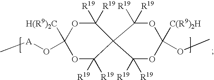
O1C([R19])([R19])C2(C([R19])([R19])OC1(O[A]C)[H(R9)2C])C([R19])([R19])OC(OC)([C(R9)2H])OC2([R19])[R19]
